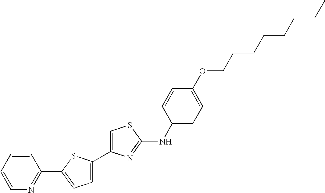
C1=C(C2=CSC(NC3=CC=C(OCCCCCCCC)C=C3)=N2)SC(C2=NC=CC=C2)=C1
